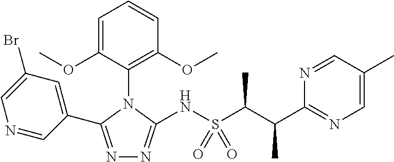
C1=C(OC)C(N2C(NS(C(C(C3=NC=C(C)C=N3)C)C)(=O)=O)=NN=C2C2=CC(Br)=CN=C2)=C(OC)C=C1
